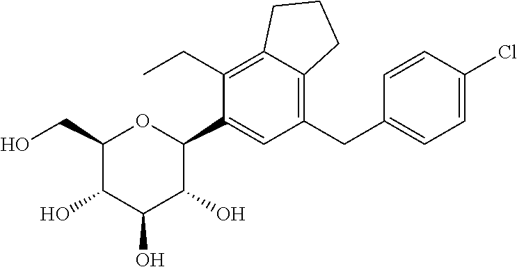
C1(CO)C(O)C(O)C(O)C(C2=CC(CC3=CC=C(Cl)C=C3)=C3C(=C2CC)CCC3)O1
